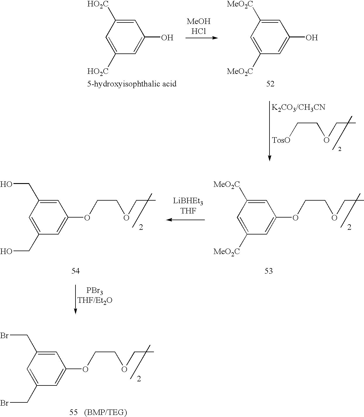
C1=C([MeO2C])C=C([MeO2C])C=C1OCCOCC.C1=C(CO)C=C(CO)C=C1OCCOCC.C1=C(CBr)C=C(CBr)C=C1OCCOCC.C1=C([HO2C])C=C([HO2C])C=C1O.C1=C([MeO2C])C=C([MeO2C])C=C1O.[TosO]CCOCC
